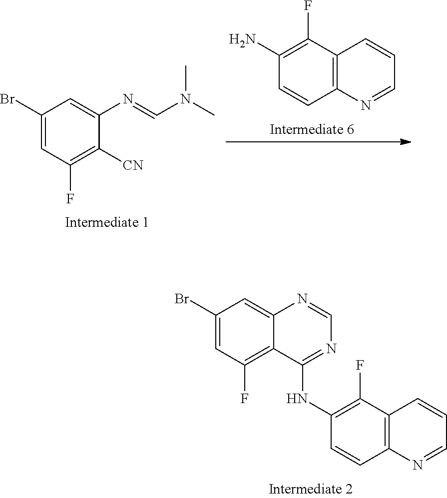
C1(Br)=CC(F)=C2C(=C1)N=CN=C2NC1=C(F)C2=C(C=C1)N=CC=C2.C1(Br)=CC(F)=C([CN])C(N=CN(C)C)=C1.C1(N)=C(F)C2=C(C=C1)N=CC=C2
